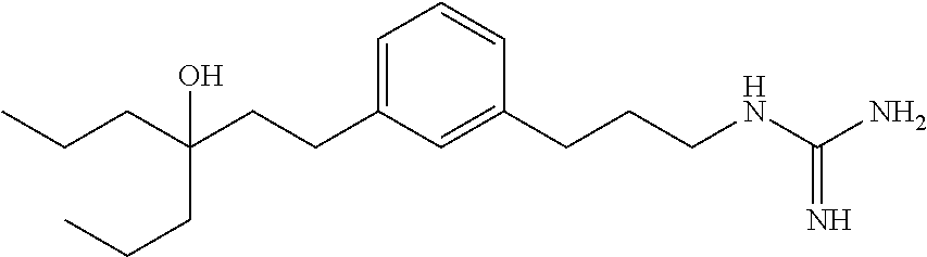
C(C(CCC1=CC=CC(CCCNC(N)=N)=C1)(CCC)O)CC
